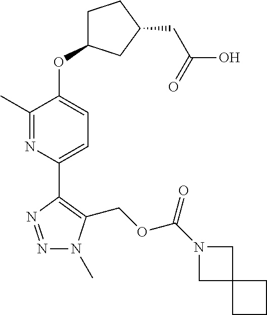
N1=NC(C2=CC=C(OC3CCC(CC(O)=O)C3)C(C)=N2)=C(COC(=O)N2CC3(C2)CCC3)N1C
